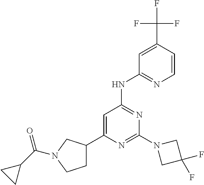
N1=C(N2CC(F)(F)C2)N=C(NC2=NC=CC(C(F)(F)F)=C2)C=C1C1CCN(C(C2CC2)=O)C1
